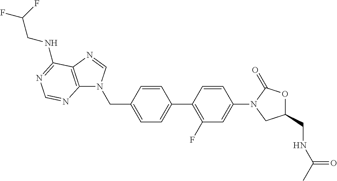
C1(CN2C3=C(N=C2)C(NCC(F)F)=NC=N3)=CC=C(C2=C(F)C=C(N3CC(CNC(C)=O)OC3=O)C=C2)C=C1
